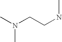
N(CCNC)(C)C
